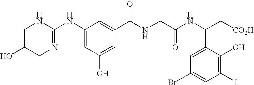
C1(NC2=NCC(O)CN2)=CC(O)=CC(C(NCC(NC(C2=CC(Br)=CC(I)=C2O)C[CO2H])=O)=O)=C1
